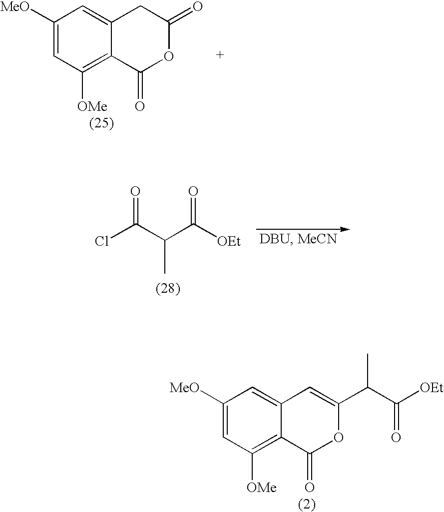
C1([MeO])=CC([OMe])=C2C(=C1)C=C(C(C([OEt])=O)C)OC2=O.C1([MeO])=CC([OMe])=C2C(=C1)CC(=O)OC2=O.ClC(C(C([OEt])=O)C)=O
